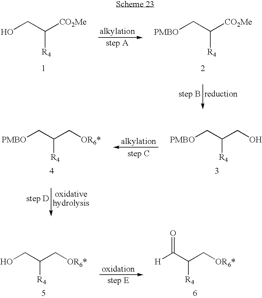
OCC([CO2Me])[R4].[PMBO]CC([CO2Me])[R4].[PMBO]CC(CO)[R4].[PMBO]CC(C[OR6*])[R4].OCC(C[OR6*])[R4].[H]C(C(C[OR6*])[R4])=O
